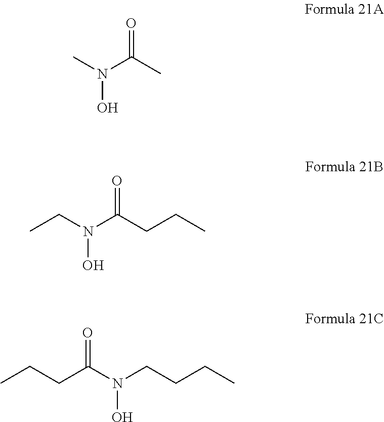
CN(C(C)=O)O.C(N(C(CCC)=O)O)C.C(N(CCCC)O)(CCC)=O
